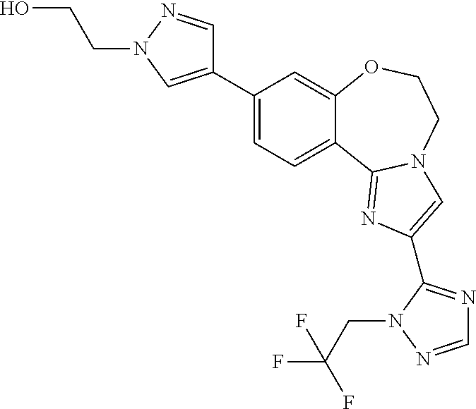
C1(C2=CN(CCO)N=C2)=CC=C2C(=C1)OCCN1C2=NC(C2=NC=NN2CC(F)(F)F)=C1
